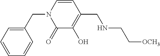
C1=CC=CC(CN2C(=O)C(O)=C(CNCC[OCH3])C=C2)=C1
